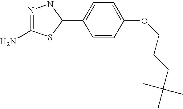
C1=C(C2SC(N)=NN2)C=CC(OCCCC(C)(C)C)=C1
